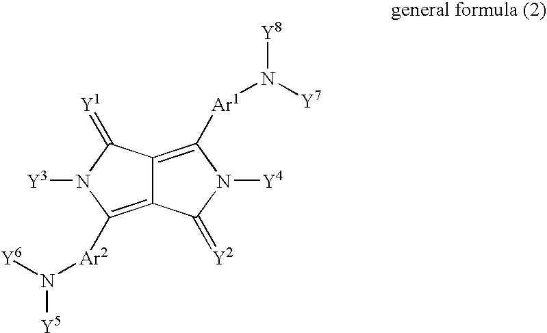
C12=C([Ar1]N([Y7])[Y8])N([Y4])C(=[Y2])C1=C([Ar2]N([Y6])[Y5])N([Y3])C2=[Y1]
